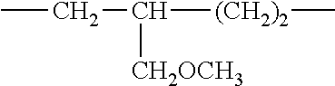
CCC([CH2OCH3])[(CH2)2]C
